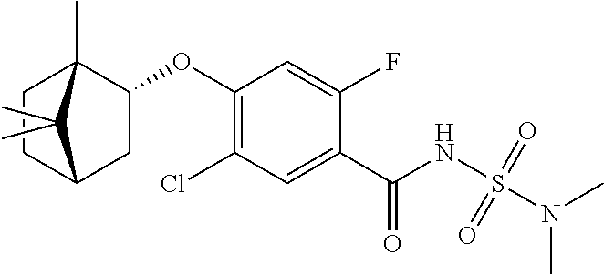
O(C1=C(Cl)C=C(C(NS(=O)(=O)N(C)C)=O)C(F)=C1)C1C2(C)CCC(C1)C2(C)C
